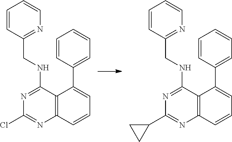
C12=C(C=CC=C1C1=CC=CC=C1)N=C(Cl)N=C2NCC1=NC=CC=C1.C12=C(C=CC=C1C1=CC=CC=C1)N=C(C1CC1)N=C2NCC1=NC=CC=C1
